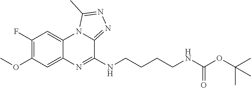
C1=C2C(=CC(F)=C1OC)N1C(=NN=C1C)C(NCCCCNC(OC(C)(C)C)=O)=N2
